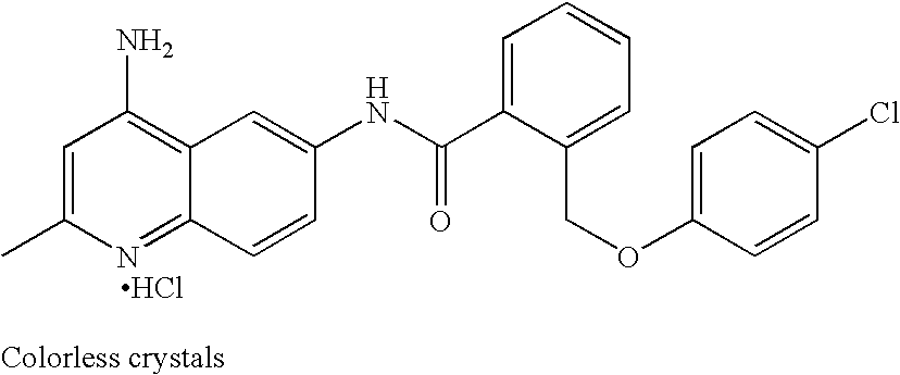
CC1=CC(N)=C2C(=N1)C=CC(NC(C1=CC=CC=C1COC1=CC=C(Cl)C=C1)=O)=C2.Cl
